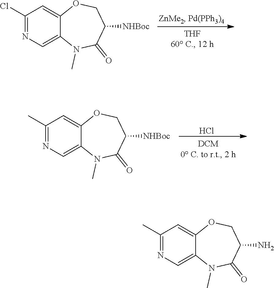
C1(Cl)=NC=C2C(=C1)OCC([NHBoc])C(=O)N2C.C1(C)=NC=C2C(=C1)OCC([NHBoc])C(=O)N2C.Cl.C1(C)=NC=C2C(=C1)OCC(N)C(=O)N2C
